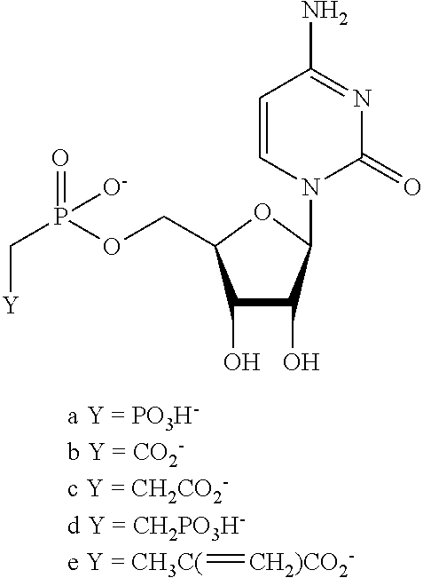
[CH3C(]=[CH2)CO2-].C1(O)C(O)C(N2C(=O)N=C(N)C=C2)OC1COP(C[Y])([O-])=O
